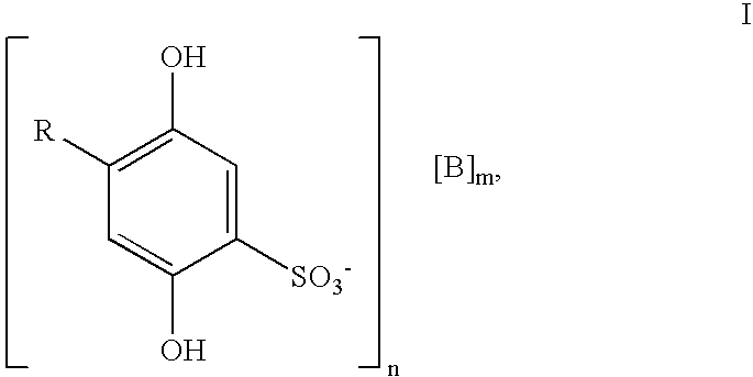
C1([R])=C(O)C=C([SO3-])C(O)=C1
